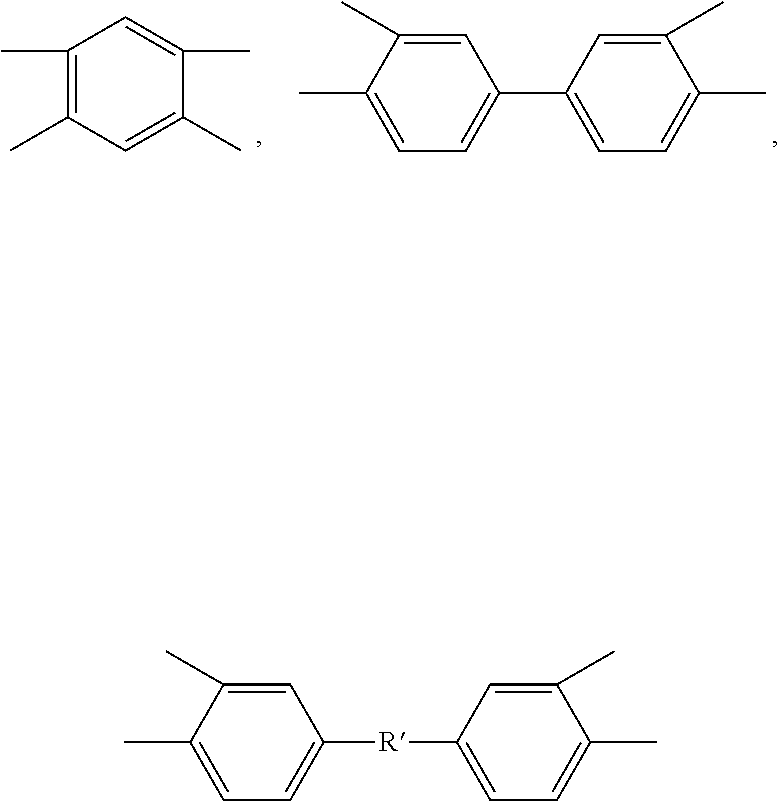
C1=C(C)C(C)=CC=C1C1=CC=C(C)C(C)=C1.C1(C)=C(C)C=C(C)C(C)=C1.C1=C(C)C(C)=CC=C1[R]C1=CC=C(C)C(C)=C1
